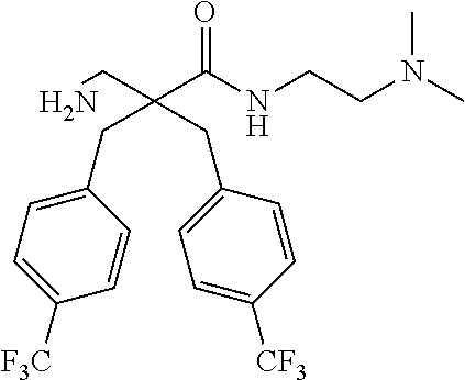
N(C(C(CN)(CC1=CC=C([F3C])C=C1)CC1=CC=C([CF3])C=C1)=O)CCN(C)C
